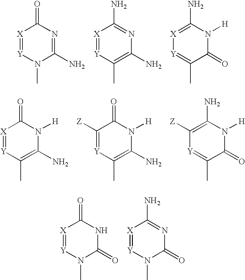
[X]1=[Y]N(C)C(N)=NC1=O.[X]1=[Y]C(C)=C(N)N=C1N.[X]1=C(N)N([H])C(=O)C(C)=[Y]1.[X]1=[Y]C(C)=C(N)N([H])C1=O.C1([Z])=[Y]C(C)=C(N)N([H])C1=O.C1([Z])=C(N)N([H])C(=O)C(C)=[Y]1.[X]1=[Y]N(C)C(=O)NC1=O.[X]1=[Y]N(C)C(=O)N=C1N
